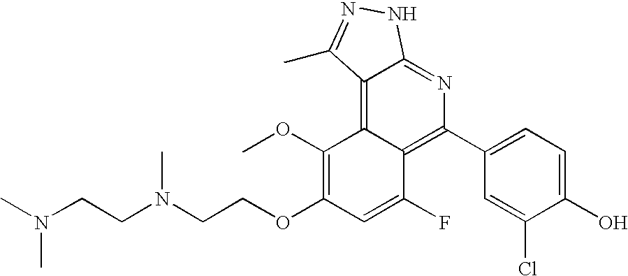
C(N(CCOC1=C(OC)C2=C3C(=NC(C4=CC=C(O)C(Cl)=C4)=C2C(F)=C1)NN=C3C)C)CN(C)C
